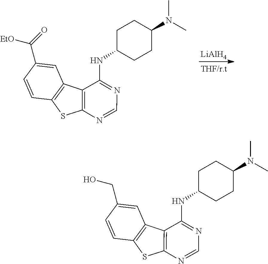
C12=C(N=CN=C1NC1CCC(N(C)C)CC1)SC1=C2C=C(C(=O)[EtO])C=C1.[LiAlH4].C12=C(N=CN=C1NC1CCC(N(C)C)CC1)SC1=C2C=C(CO)C=C1
